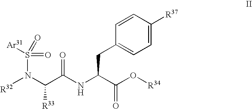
[R32]N(C(C(NC(C(O[R34])=O)CC1=CC=C([R37])C=C1)=O)[R33])S(=O)([Ar31])=O
